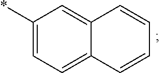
C12=CC=C(*)C=C1C=CC=C2
